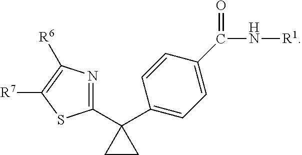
C1(C2(C3=CC=C(C(=O)N[R1])C=C3)CC2)=NC([R6])=C([R7])S1
